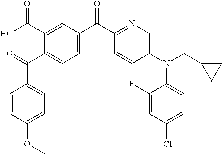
C1(C(C2=CC=C(C(C3=NC=C(N(CC4CC4)C4=CC=C(Cl)C=C4F)C=C3)=O)C=C2C(O)=O)=O)=CC=C(OC)C=C1
